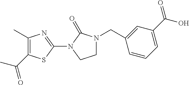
C1(C)=C(C(C)=O)SC(N2CCN(CC3=CC(C(O)=O)=CC=C3)C2=O)=N1
